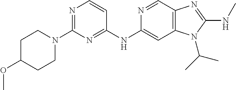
C1C(OC)CCN(C2=NC=CC(NC3=CC4=C(C=N3)N=C(NC)N4C(C)C)=N2)C1
